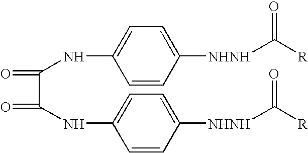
C(C(=O)NC1=CC=C([NHNH]C([R])=O)C=C1)(=O)NC1=CC=C([NHNH]C([R])=O)C=C1
